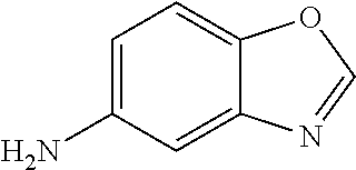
C1=C(N)C=C2C(=C1)OC=N2
